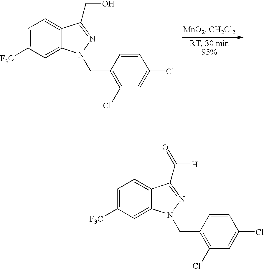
C1=C([F3C])C=C2C(=C1)C(CO)=NN2CC1=C(Cl)C=C(Cl)C=C1.C1=C([F3C])C=C2C(=C1)C(C([H])=O)=NN2CC1=C(Cl)C=C(Cl)C=C1
